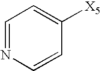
C1=NC=CC([X5])=C1
